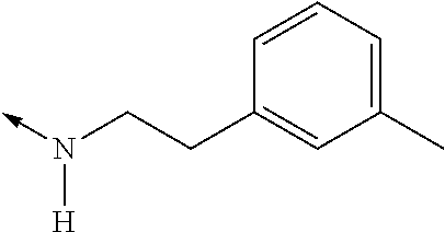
C-N(CCC1=CC(C)=CC=C1)[H]
